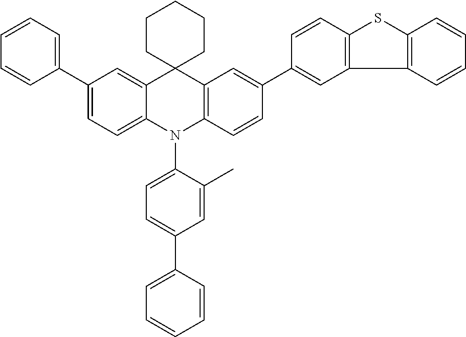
C1(C2=CC=C3C(=C2)C2(C4=C(N3C3=CC=C(C5=CC=CC=C5)C=C3C)C=CC(C3=CC5=C(C=C3)SC3=C5C=CC=C3)=C4)CCCCC2)=CC=CC=C1
